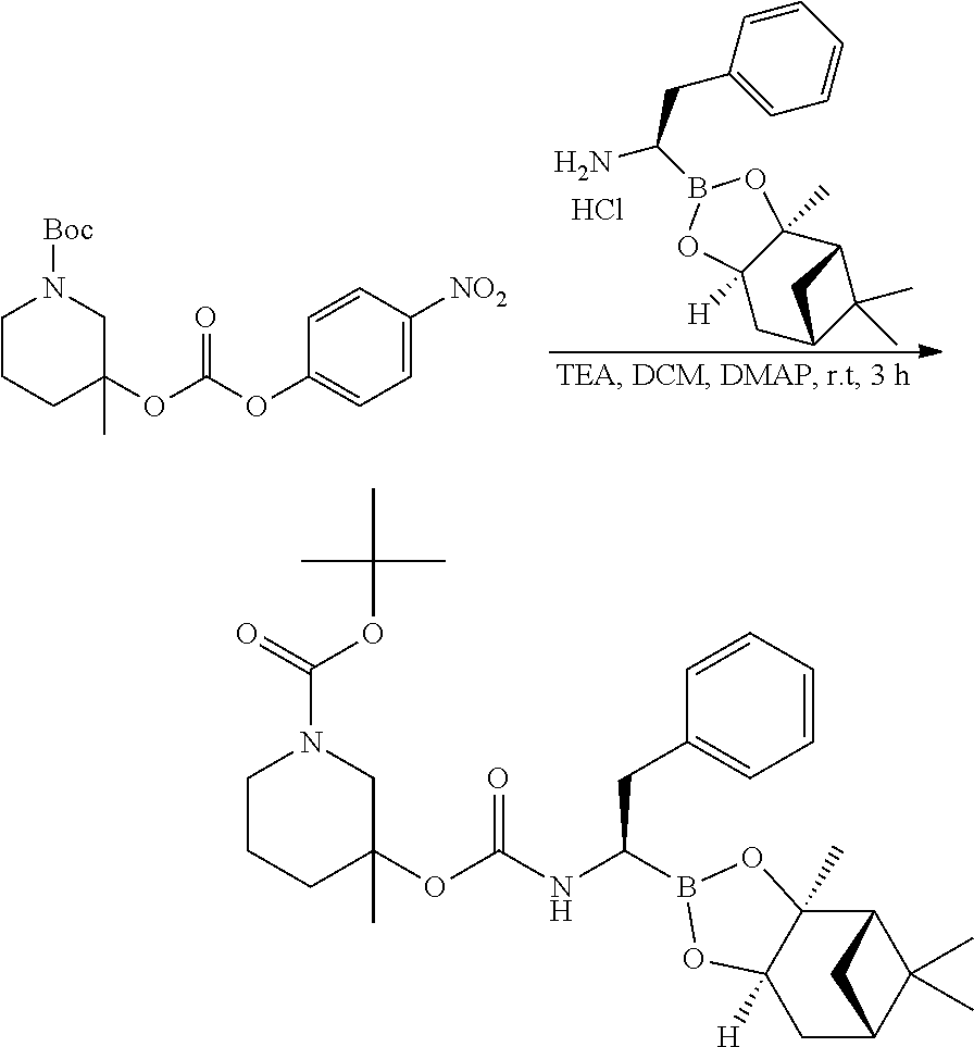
NC(B1OC2([H])C(C)(O1)C1C(C)(C)C(C2)C1)CC1=CC=CC=C1.Cl.C1CCC(C)(OC(OC2=CC=C([NO2])C=C2)=O)CN1[Boc].C(B1OC2([H])C(C)(O1)C1C(C)(C)C(C2)C1)(CC1=CC=CC=C1)NC(OC1(C)CCCN(C(=O)OC(C)(C)C)C1)=O
